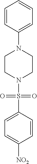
C1=CC(N2CCN(S(=O)(C3=CC=C([NO2])C=C3)=O)CC2)=CC=C1
